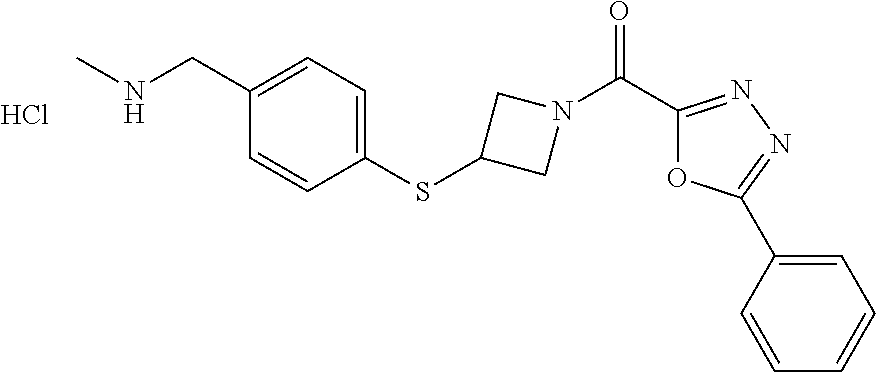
CNCC1=CC=C(SC2CN(C(C3=NN=C(C4=CC=CC=C4)O3)=O)C2)C=C1.Cl
